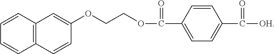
C12=C(C=CC=C1)C=C(OCCOC(C1=CC=C(C([OH])=O)C=C1)=O)C=C2
